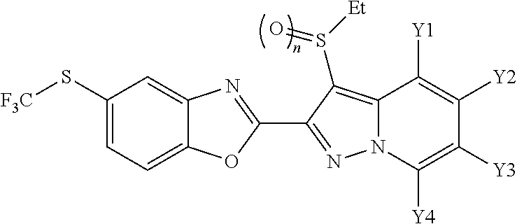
C12=CC=C(S[F3C])C=C1N=C(C1=NN3C(=C1S([Et])=O)C([Y1])=C([Y2])C([Y3])=C3[Y4])O2
